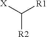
[X]C([R1])[R2]
